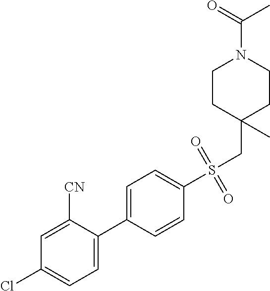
C1=C([CN])C(C2=CC=C(S(CC3(C)CCN(C(=O)C)CC3)(=O)=O)C=C2)=CC=C1Cl
